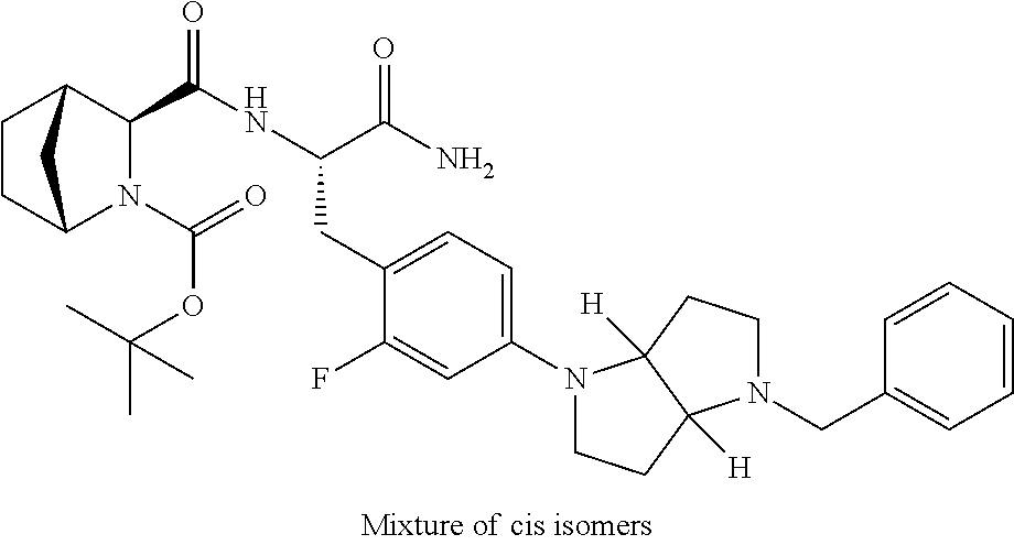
C1CC2N(C(=O)OC(C)(C)C)C(C(NC(C(=O)N)CC3=CC=C(N4CCC5([H])C4([H])CCN5CC4=CC=CC=C4)C=C3F)=O)C1C2
